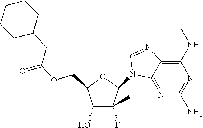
C(OCC1C(O)C(C)(F)C(N2C3=NC(N)=NC(NC)=C3N=C2)O1)(=O)CC1CCCCC1
